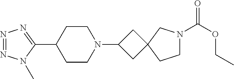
N1=NN(C)C(C2CCN(C3CC4(C3)CCN(C(OCC)=O)C4)CC2)=N1
